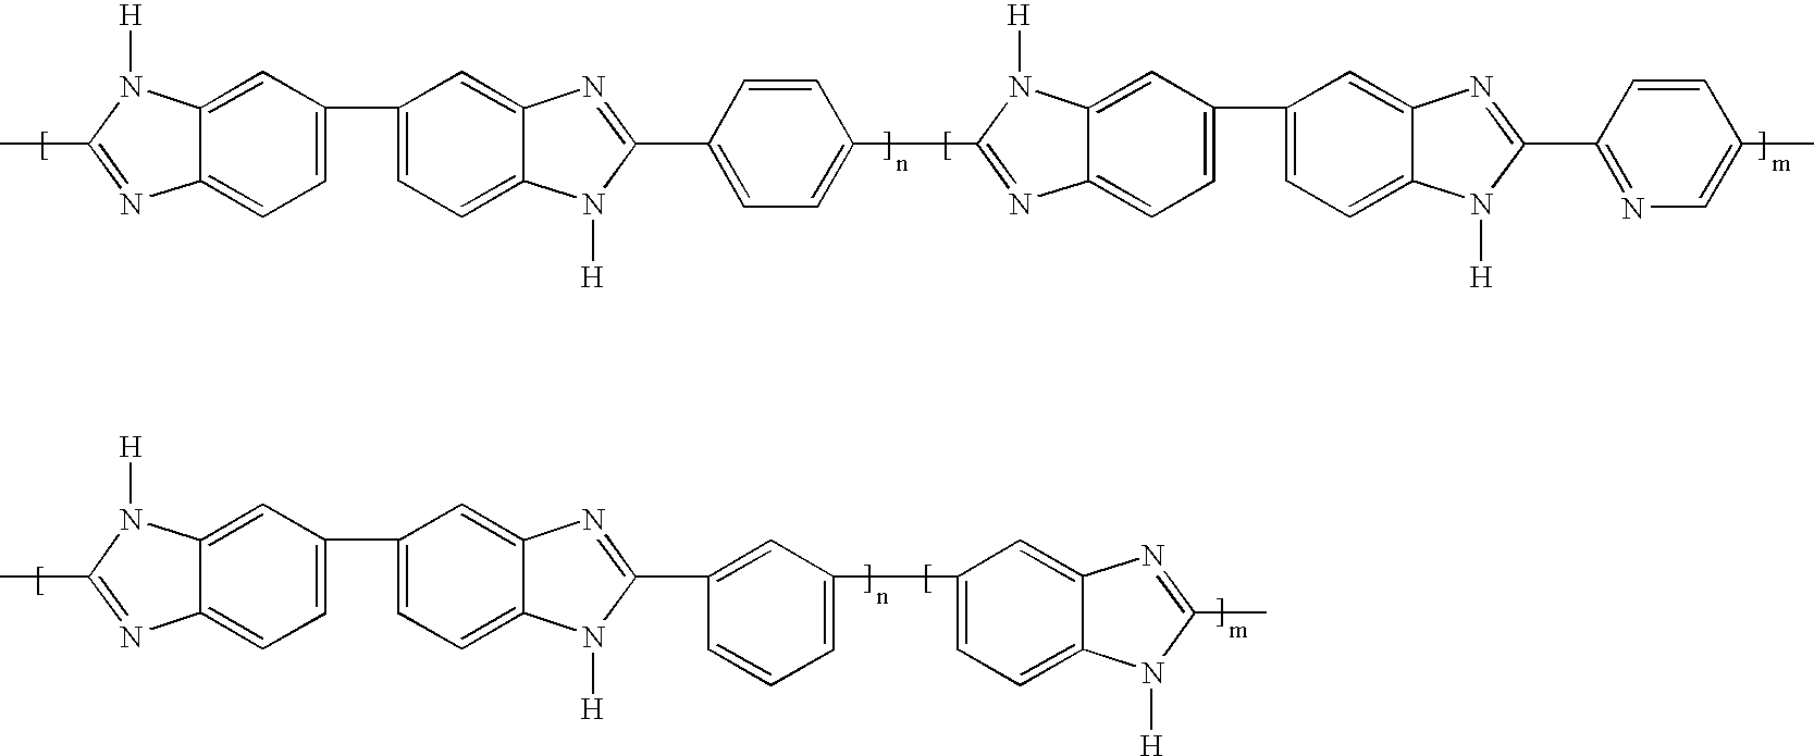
CC1=NC2=CC=C(C3=CC=C4C(=C3)N=C(C3=CC=C(C5=NC6=CC=C(C7=CC=C8C(=C7)N=C(C7=NC=C(C)C=C7)N8[H])C=C6N5[H])C=C3)N4[H])C=C2N1[H].CC1=NC2=CC=C(C3=CC=C4C(=C3)N=C(C3=CC(C5=CC=C6C(=C5)N=C(C)N6[H])=CC=C3)N4[H])C=C2N1[H]
